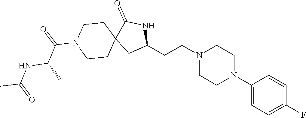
C1(N2CCN(CCC3NC(=O)C4(C3)CCN(C(=O)C(C)NC(C)=O)CC4)CC2)=CC=C(F)C=C1
